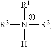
[R3][N+]([R2])([R1])[H]
